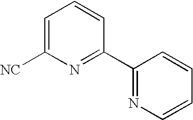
C1=C([NC])N=C(C2=NC=CC=C2)C=C1
